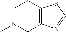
C12=C(N=CS1)CN(C)CC2
